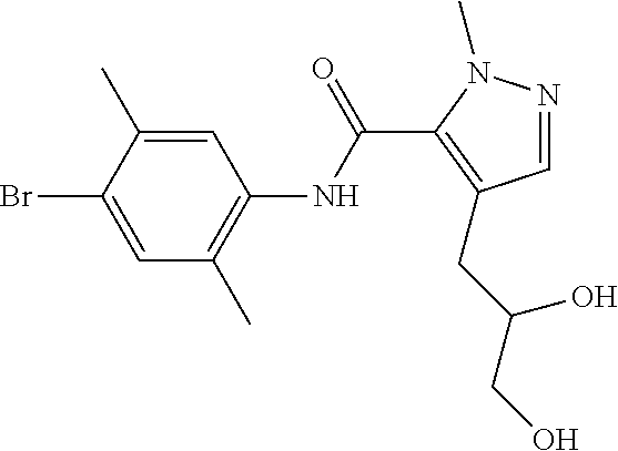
C1=NN(C)C(C(NC2=C(C)C=C(Br)C(C)=C2)=O)=C1CC(CO)O
